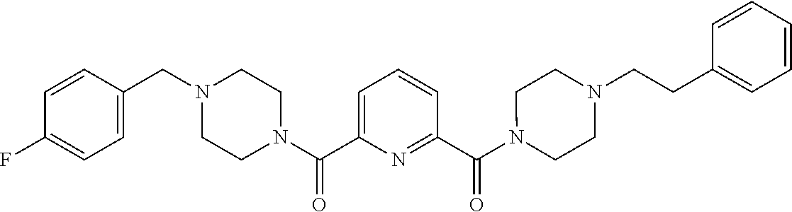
N1(C(C2=NC(C(N3CCN(CC4=CC=C(F)C=C4)CC3)=O)=CC=C2)=O)CCN(CCC2=CC=CC=C2)CC1
